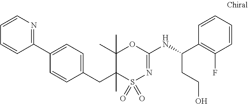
C1(C2=NC=CC=C2)=CC=C(CC2(C)S(=O)(=O)N=C(NC(CCO)C3=C(F)C=CC=C3)OC2(C)C)C=C1
